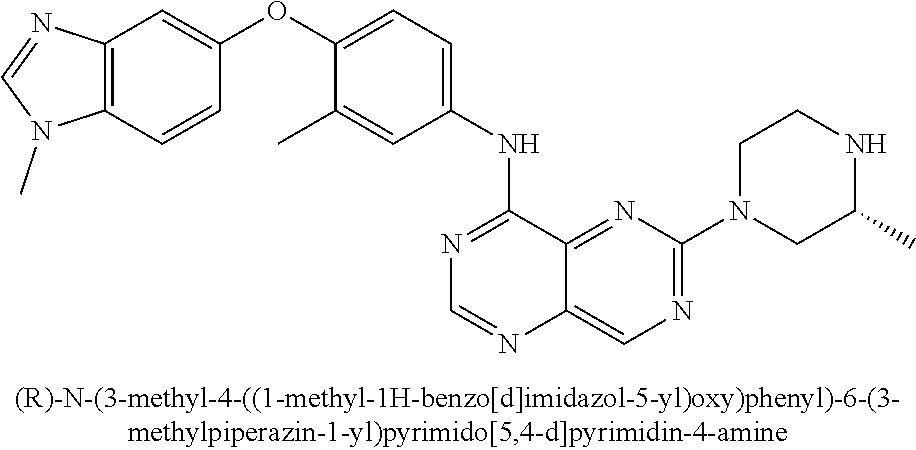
C1(OC2=CC=C(NC3=NC=NC4=CN=C(N5CC(C)NCC5)N=C34)C=C2C)=CC2=C(C=C1)N(C)C=N2
